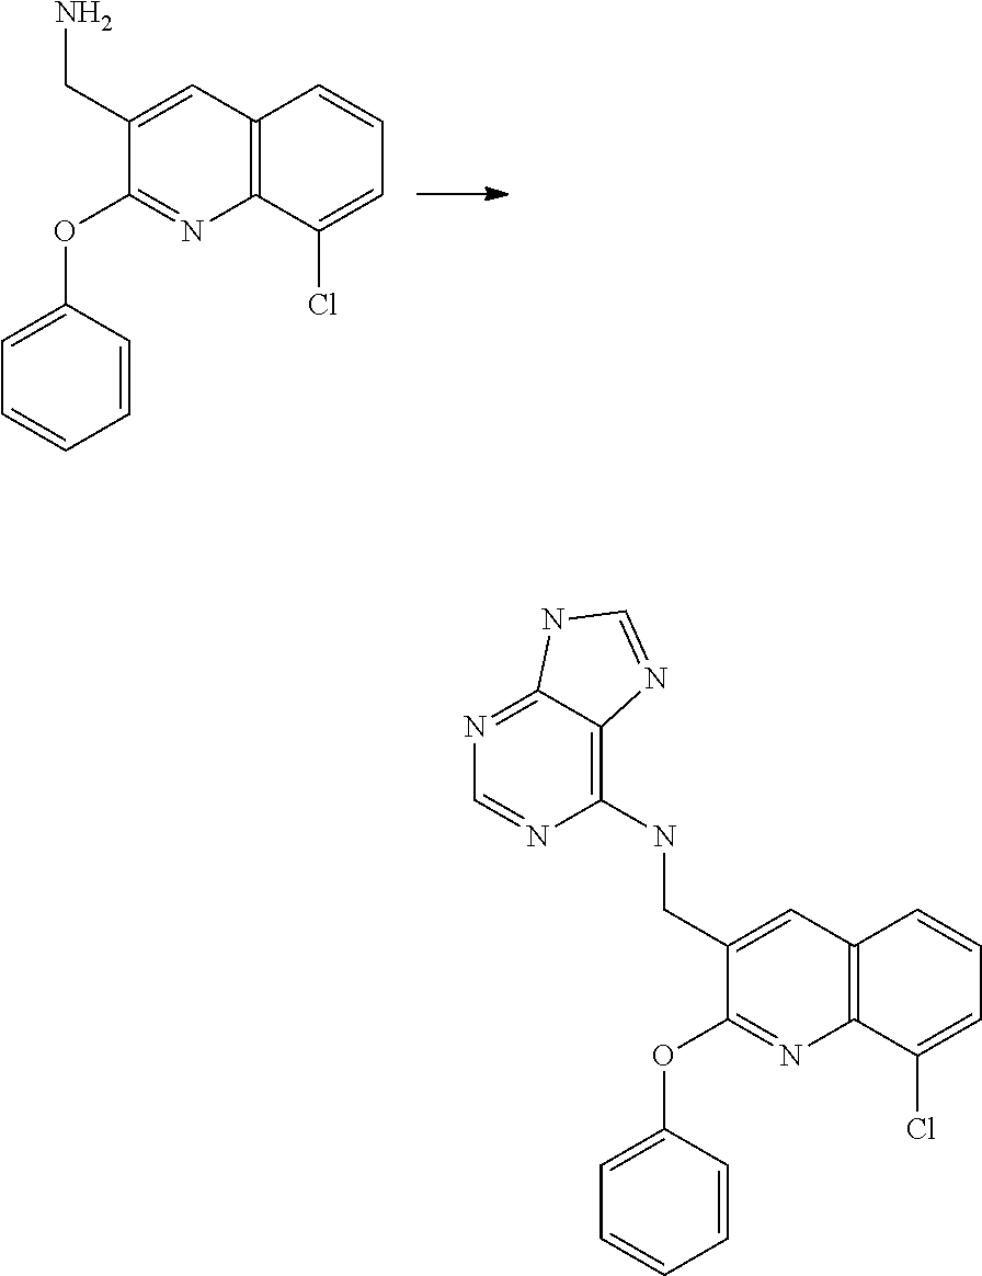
N1=C2C(=C(NCC3=CC4=C(N=C3OC3=CC=CC=C3)C(Cl)=CC=C4)N=C1)N=CN2.NCC1=CC2=C(N=C1OC1=CC=CC=C1)C(Cl)=CC=C2
